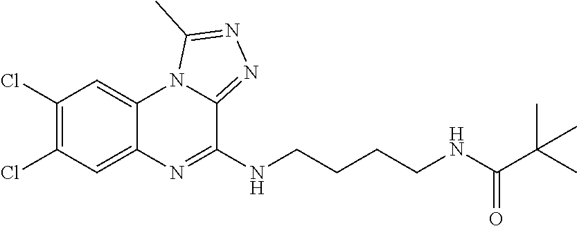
C1(Cl)=C(Cl)C=C2C(=C1)N1C(=NN=C1C)C(NCCCCNC(C(C)(C)C)=O)=N2
